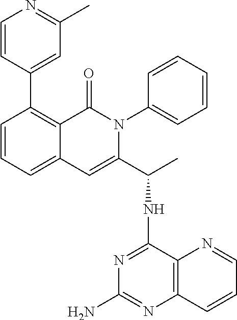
C1=CC=C2C(=C1C1=CC(C)=NC=C1)C(=O)N(C1=CC=CC=C1)C(C(NC1=NC(N)=NC3=C1N=CC=C3)C)=C2
